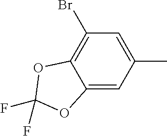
C1(C)=CC(Br)=C2C(=C1)OC(F)(F)O2
